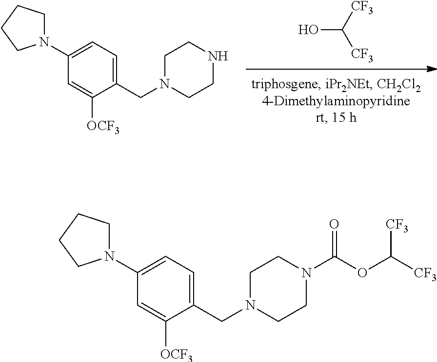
[CF3]C([CF3])O.C1CNCCN1CC1=CC=C(N2CCCC2)C=C1[OCF3].C1CN(C(OC([CF3])[CF3])=O)CCN1CC1=CC=C(N2CCCC2)C=C1[OCF3]
